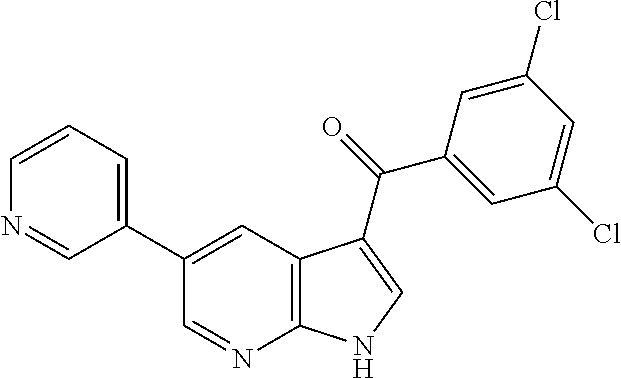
C1(C2=CC3=C(N=C2)NC=C3C(C2=CC(Cl)=CC(Cl)=C2)=O)=CC=CN=C1
